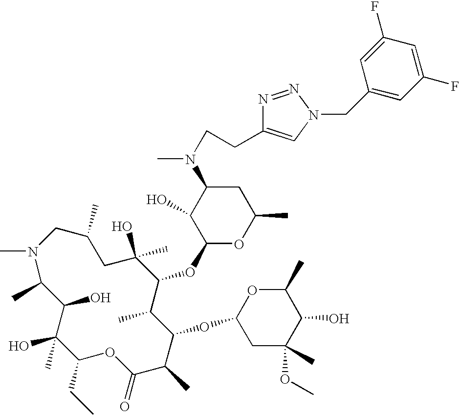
CN1C(C)C(O)C(O)(C)C(CC)OC(=O)C(C)C(OC2CC(C)(OC)C(O)C(C)O2)C(C)C(OC2OC(C)CC(N(CCC3=CN(CC4=CC(F)=CC(F)=C4)N=N3)C)C2O)C(C)(O)CC(C)C1
